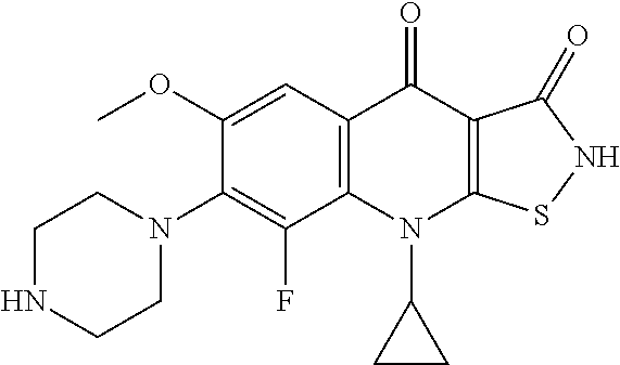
C12=C(C=C(OC)C(N3CCNCC3)=C1F)C(=O)C1=C(N2C2CC2)SNC1=O
